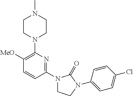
C1([MeO])=C(N2CCN(C)CC2)N=C(N2CCN(C3=CC=C(Cl)C=C3)C2=O)C=C1
